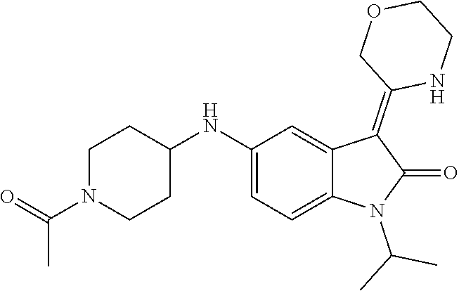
C1(NC2CCN(C(=O)C)CC2)=CC=C2C(=C1)C(=C1NCCOC1)C(=O)N2C(C)C
